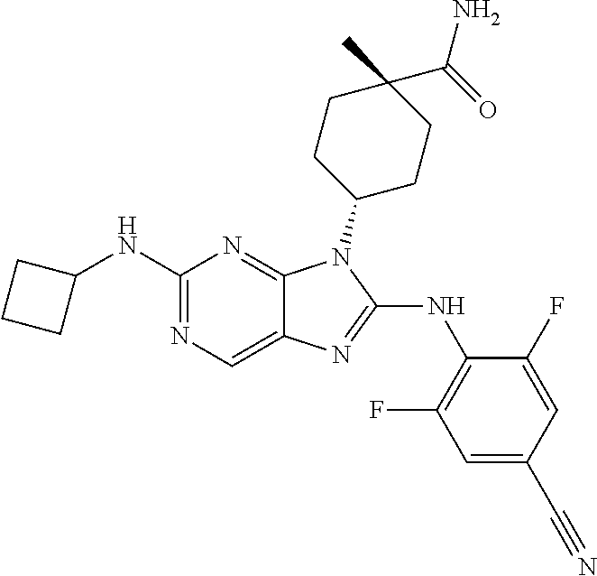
C1(NC2CCC2)=NC=C2C(=N1)N(C1CCC(C)(C(=O)N)CC1)C(NC1=C(F)C=C(C#N)C=C1F)=N2
